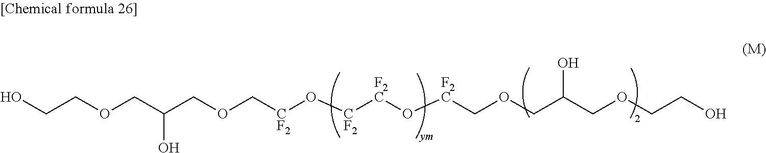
OCCOCC(COC[CF2]O[CF2][F2C]O[F2C]COCC(COCCO)O)O
